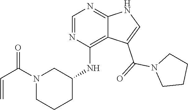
N1(C(C=C)=O)CCCC(NC2=C3C(=NC=N2)NC=C3C(N2CCCC2)=O)C1
